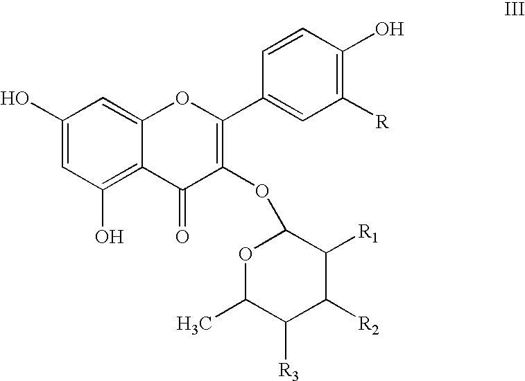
C1(O)=CC(O)=C2C(=C1)OC(C1=CC([R])=C(O)C=C1)=C(OC1OC(C)C([R3])C([R2])C1[R1])C2=O
